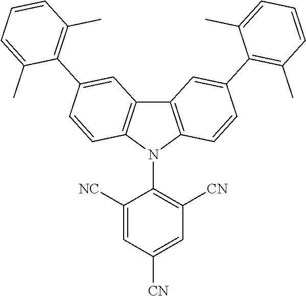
C1([NC])=CC([CN])=CC([CN])=C1N1C2=C(C3=C1C=CC(C1=C(C)C=CC=C1C)=C3)C=C(C1=C(C)C=CC=C1C)C=C2
